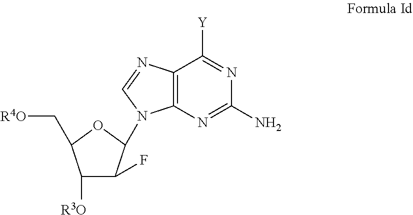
C1([R3O])C(F)C(N2C3=C(C([Y])=NC(N)=N3)N=C2)OC1C[R4O]
